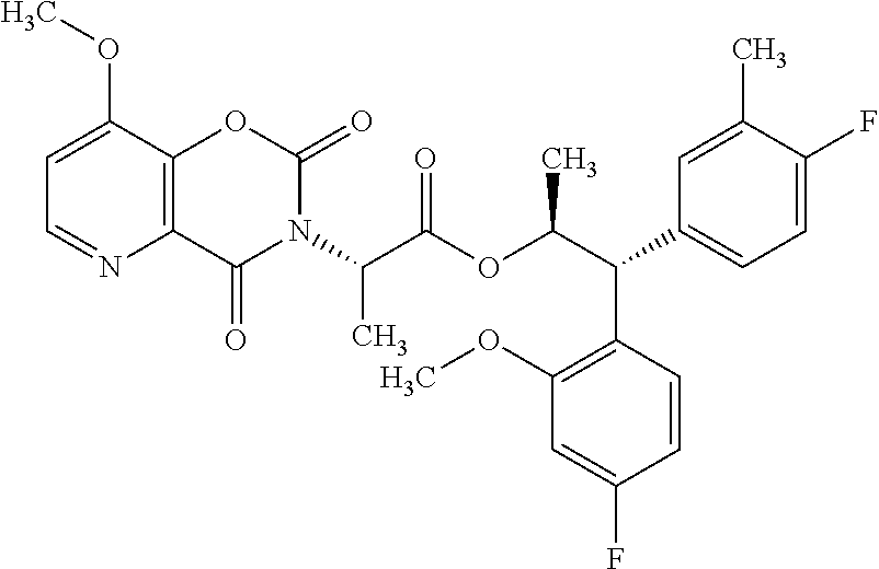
C1=C(OC)C2=C(N=C1)C(=O)N(C(C(OC(C(C1=CC=C(F)C(C)=C1)C1=C(OC)C=C(F)C=C1)C)=O)C)C(=O)O2
